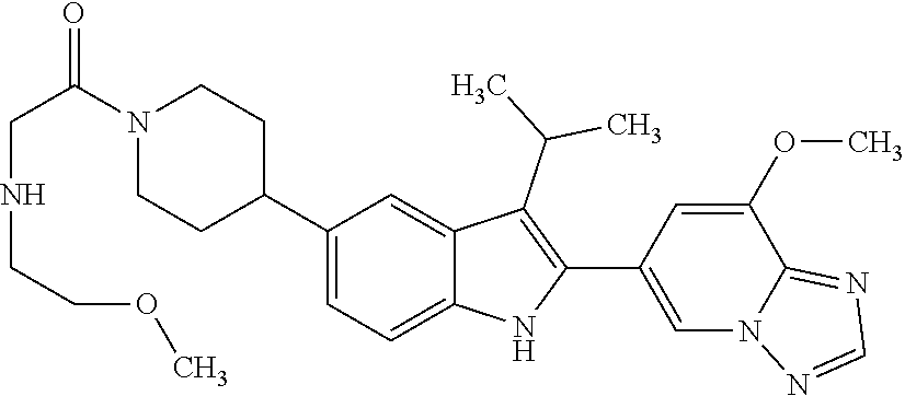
C1(C2CCN(C(=O)CNCCOC)CC2)=CC=C2C(=C1)C(C(C)C)=C(C1=CN3C(=NC=N3)C(OC)=C1)N2
